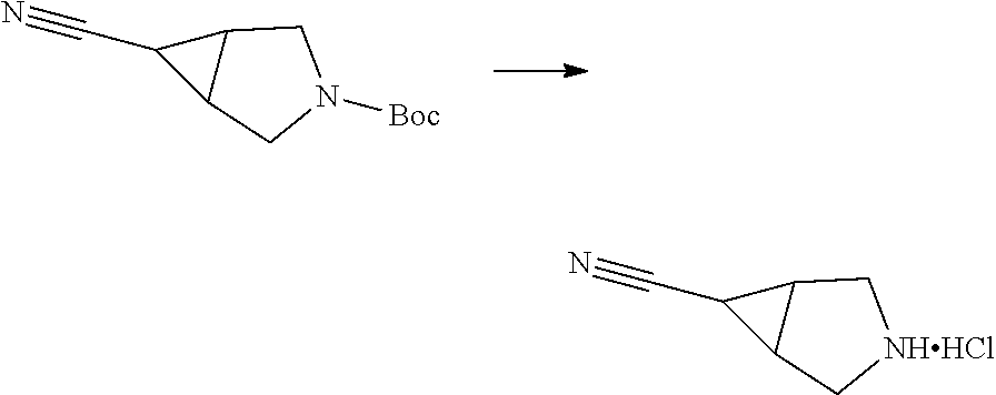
C1(C#N)C2C1CN([Boc])C2.C1(C#N)C2C1C[NHHCl]C2
